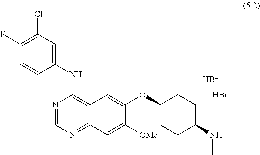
C1(NC2=C3C(=NC=N2)C=C([OMe])C(OC2CCC(NC)CC2)=C3)=CC(Cl)=C(F)C=C1.Br.[HBr]
